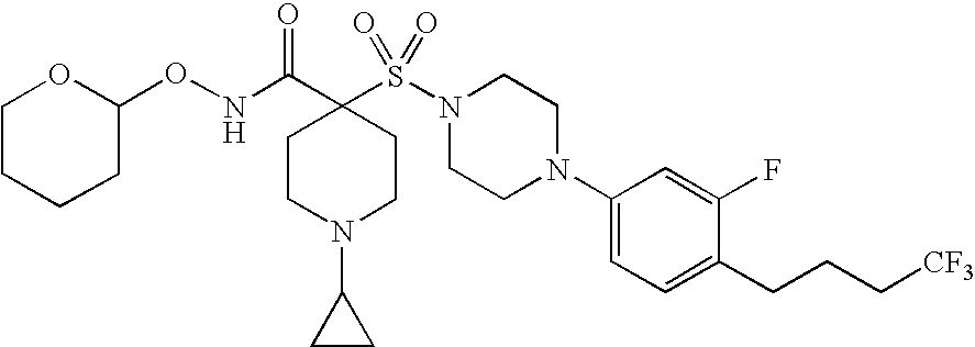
N1(S(C2(C(NOC3OCCCC3)=O)CCN(C3CC3)CC2)(=O)=O)CCN(C2=CC=C(CCC[CF3])C(F)=C2)CC1
